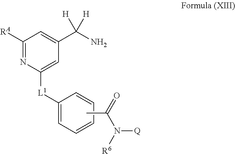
C1([RA])=NC([L1]C2=CC=CC=C2)=CC(C(N)([H])[H])=C1.CC(N([R6])[Q])=O
